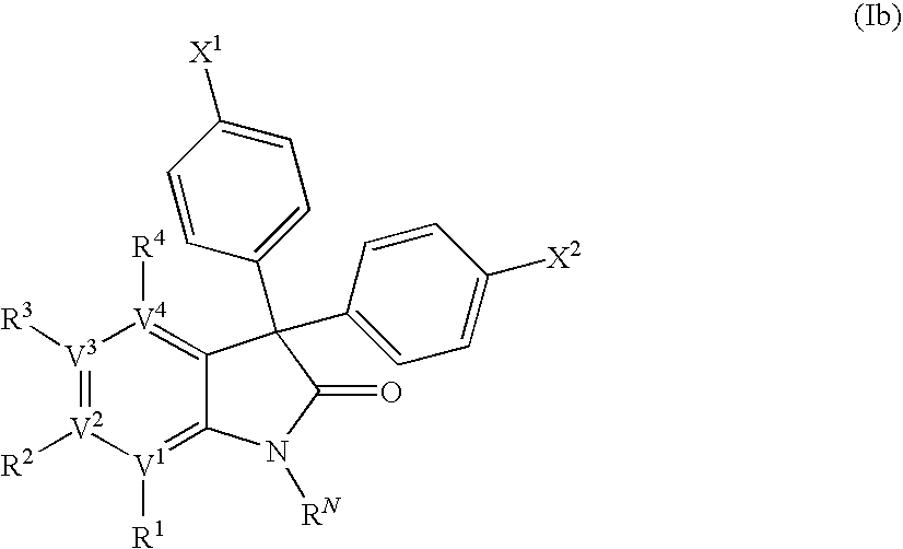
[V3]1([R3])=[V2]([R2])[V1]([R1])=C2C(=[V4]1[R4])C(C1=CC=C([X2])C=C1)(C1=CC=C([X1])C=C1)C(=O)N2[RN]
